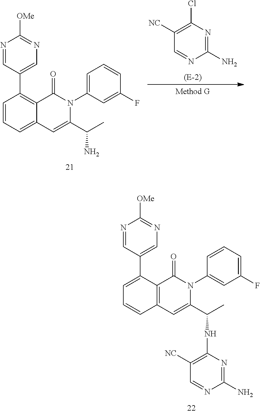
C1=CC=C(F)C=C1N1C(=O)C2=C(C=C1C(C)NC1=C([NC])C=NC(N)=N1)C=CC=C2C1=CN=C([OMe])N=C1.C1(N)=NC(Cl)=C([NC])C=N1.C1=C(N2C(=O)C3=C(C4=CN=C([OMe])N=C4)C=CC=C3C=C2C(C)N)C=C(F)C=C1
